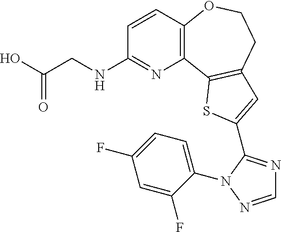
C1=CC2=C(N=C1NCC(=O)O)C1=C(CCO2)C=C(C2=NC=NN2C2=CC=C(F)C=C2F)S1
